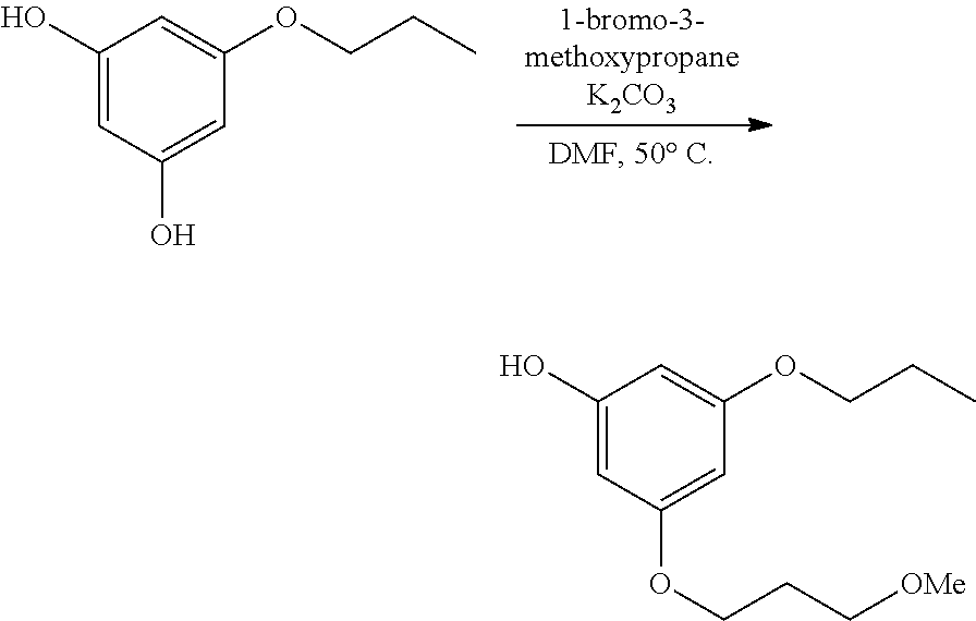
C1(O)=CC(O)=CC(OCCC)=C1.C1(O)=CC(OCCC[OMe])=CC(OCCC)=C1
